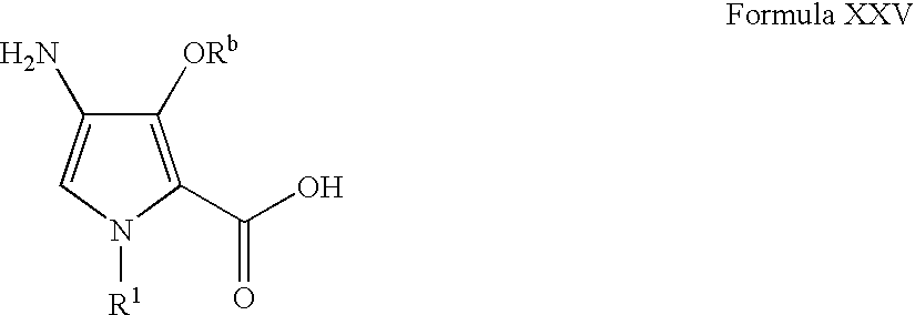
C1([ORb])=C(C(O)=O)N([R1])C=C1N
